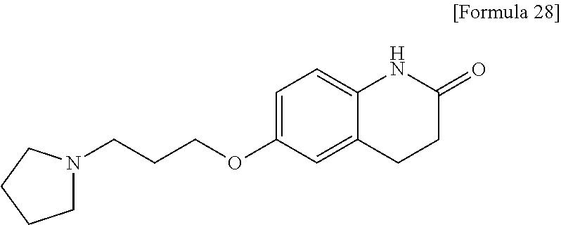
C12=CC(OCCCN3CCCC3)=CC=C1NC(=O)CC2
